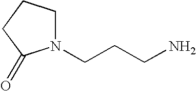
C1N(CCCN)C(=O)CC1
